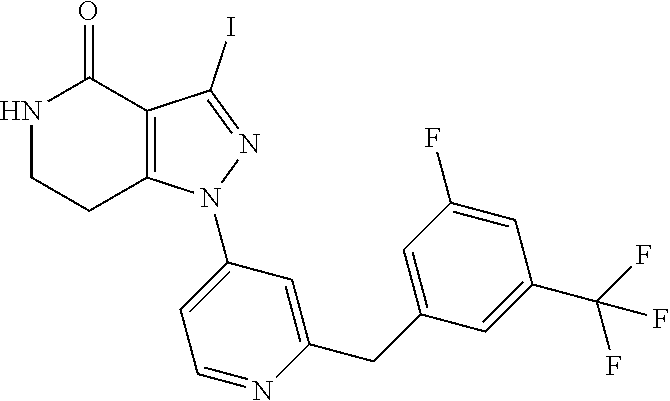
C1C2=C(C(=O)NC1)C(I)=NN2C1=CC=NC(CC2=CC(F)=CC(C(F)(F)F)=C2)=C1
